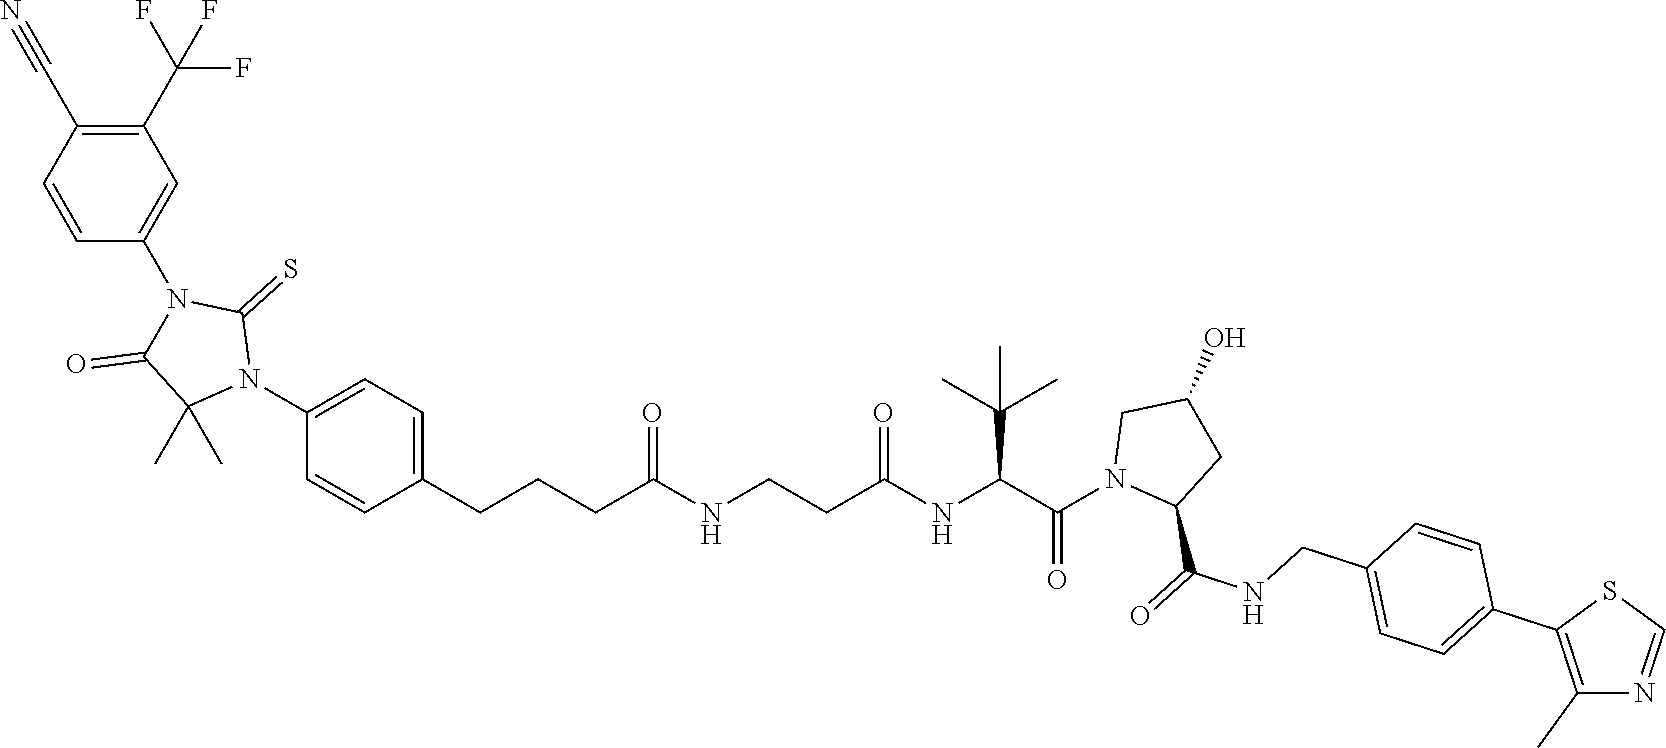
C1(N2C(=S)N(C3=CC(C(F)(F)F)=C(C#N)C=C3)C(=O)C2(C)C)=CC=C(CCCC(NCCC(NC(C(N2C(C(=O)NCC3=CC=C(C4=C(C)N=CS4)C=C3)CC(O)C2)=O)C(C)(C)C)=O)=O)C=C1
